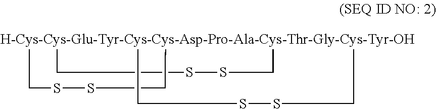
C1[H-Cys-Cys-Glu-Tyr-Cys-Cys-Asp-Pro-Ala-Cys-Thr-Gly-Cys-Tyr-OH]23(CSSC2)(CSSC3)CSS1
